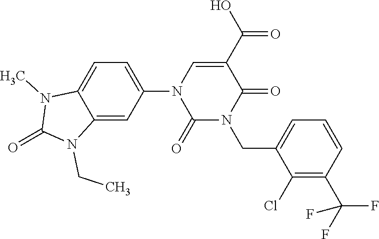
C1=C(N2C(=O)N(CC3=CC=CC(C(F)(F)F)=C3Cl)C(=O)C(C(O)=O)=C2)C=C2C(=C1)N(C)C(=O)N2CC
